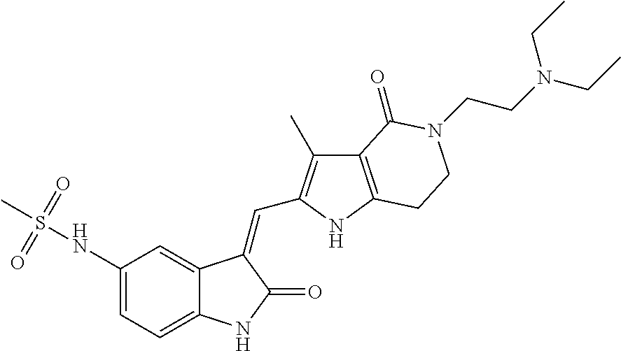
C1=C(NS(C)(=O)=O)C=C2C(=C1)NC(=O)C2=CC1=C(C)C2=C(N1)CCN(CCN(CC)CC)C2=O
